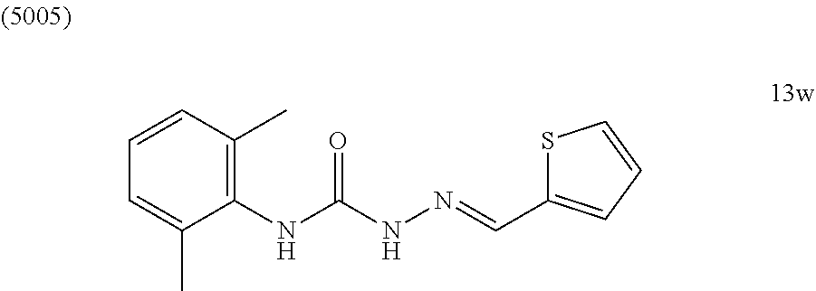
C1=C(C)C(NC(NN=CC2=CC=CS2)=O)=C(C)C=C1
